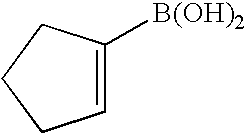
C1=C([B(OH)2])CCC1
